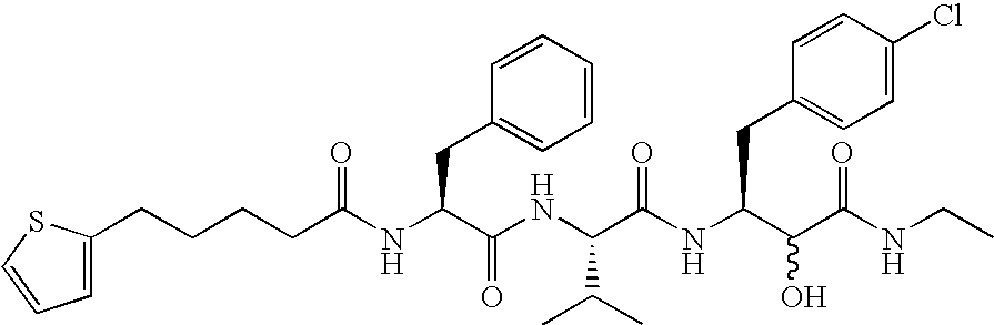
C1=C(CCCCC(NC(C(NC(C(C)C)C(NC(C(C(NCC)=O)O)CC2=CC=C(Cl)C=C2)=O)=O)CC2=CC=CC=C2)=O)SC=C1
